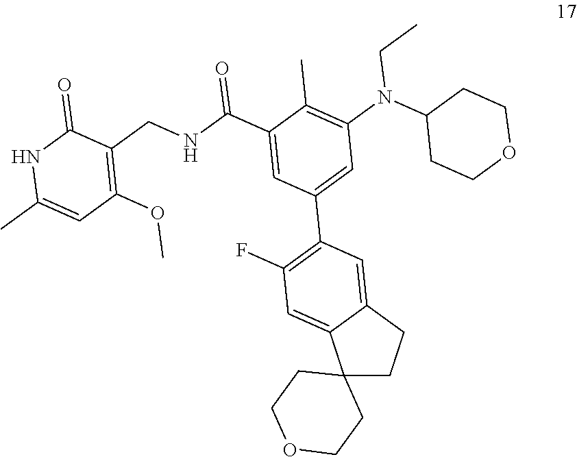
N(CC)(C1CCOCC1)C1=C(C)C(C(NCC2=C(OC)C=C(C)NC2=O)=O)=CC(C2=C(F)C=C3C(=C2)CCC32CCOCC2)=C1
